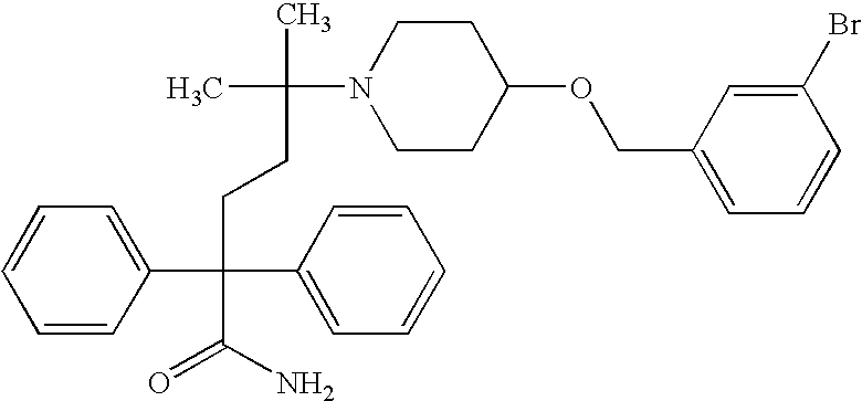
C1=CC(C(CCC(C)(C)N2CCC(OCC3=CC=CC(Br)=C3)CC2)(C2=CC=CC=C2)C(N)=O)=CC=C1
